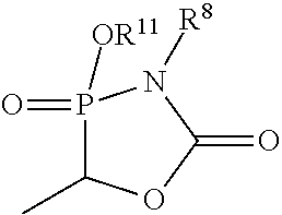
P1([OR11])(=O)C(C)OC(=O)N1[R8]
